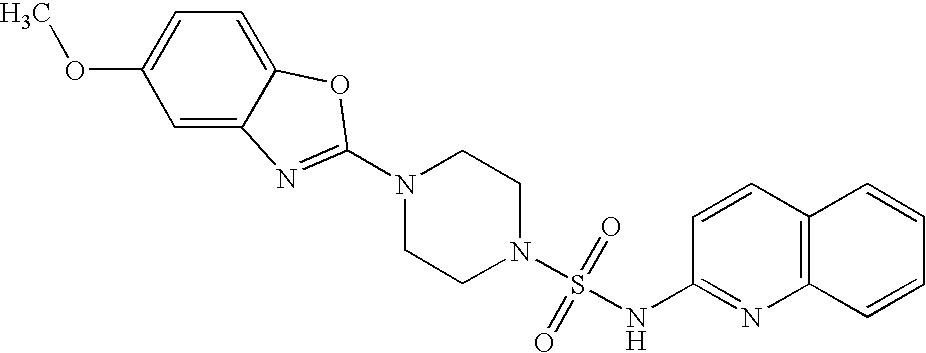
N1(C2=NC3=CC(OC)=CC=C3O2)CCN(S(=O)(=O)NC2=NC3=C(C=C2)C=CC=C3)CC1
